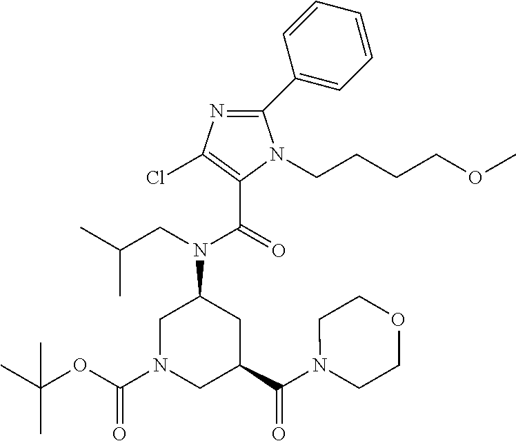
C1(C(=O)N(CC(C)C)C2CN(C(OC(C)(C)C)=O)CC(C(N3CCOCC3)=O)C2)=C(Cl)N=C(C2=CC=CC=C2)N1CCCCOC
